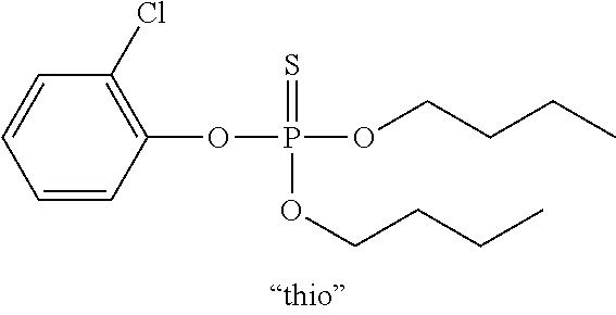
C1=CC(OP(OCCCC)(=S)OCCCC)=C(Cl)C=C1
